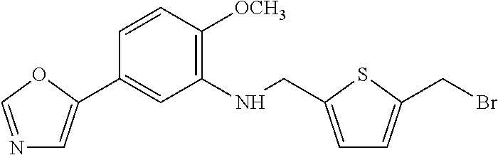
C1=CC([OCH3])=C(NCC2=CC=C(CBr)S2)C=C1C1=CN=CO1
